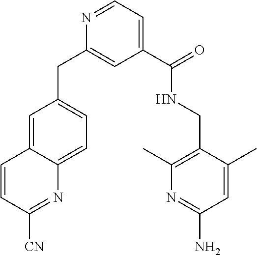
C1=C2C(=CC=C1CC1=CC(C(NCC3=C(C)N=C(N)C=C3C)=O)=CC=N1)N=C([CN])C=C2
